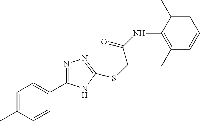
C1(C)=C(NC(=O)CSC2=NN=C(C3=CC=C(C)C=C3)N2)C(C)=CC=C1
